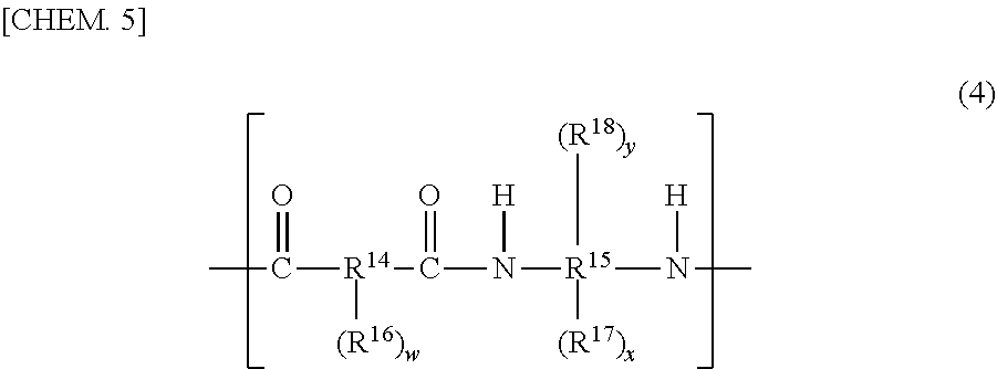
CC(=O)[R14]([(R16)w])C(=O)N([H])[R15]([(R17)x])([(R18)y])N([H])C
